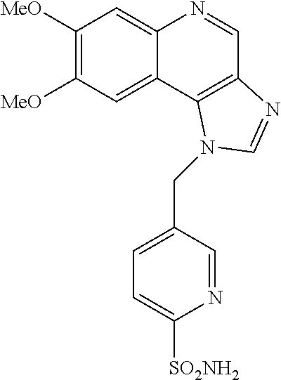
C1([MeO])=C([MeO])C=C2C(=C1)N=CC1=C2N(CC2=CC=C([SO2NH2])N=C2)C=N1
